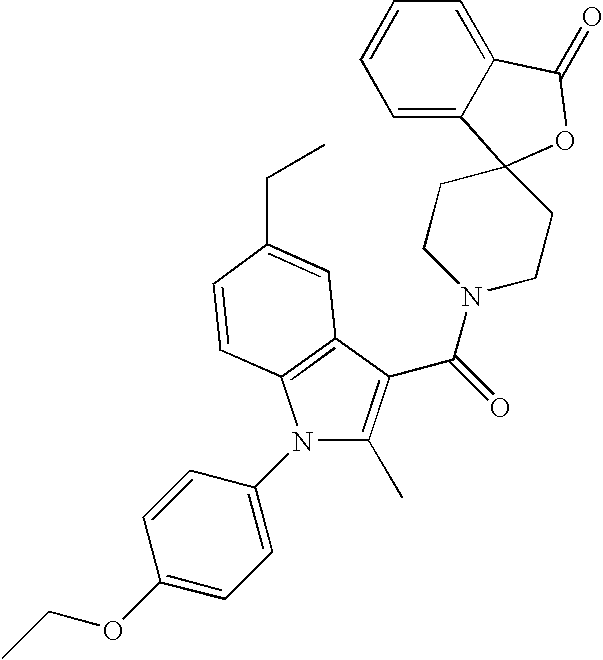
C1=C2C(=CC=C1)C1(OC2=O)CCN(C(=O)C2=C(C)N(C3=CC=C(OCC)C=C3)C3=C2C=C(CC)C=C3)CC1
